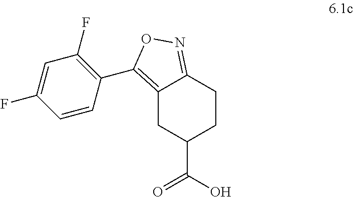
C12=C(C3=C(F)C=C(F)C=C3)ON=C1CCC(C(O)=O)C2
